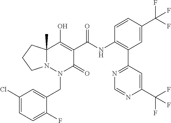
C1(Cl)=CC=C(F)C(CN2C(=O)C(C(=O)NC3=C(C4=NC=NC(C(F)(F)F)=C4)C=C(C(F)(F)F)C=C3)=C(O)C3(C)N2CCC3)=C1
